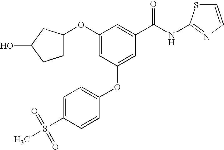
O(C1=CC(OC2=CC=C(S(=O)(=O)C)C=C2)=CC(C(NC2=NC=CS2)=O)=C1)C1CCC(O)C1
